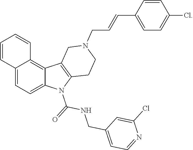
C12=CC=C3C(=C1C=CC=C2)C1=C(N3C(=O)NCC2=CC=NC(Cl)=C2)CCN(CC=CC2=CC=C(Cl)C=C2)C1
